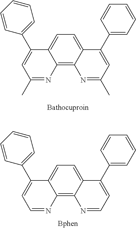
C1(C)=NC2=C3C(=CC=C2C(C2=CC=CC=C2)=C1)C(C1=CC=CC=C1)=CC(C)=N3.C1=NC2=C3C(=CC=C2C(C2=CC=CC=C2)=C1)C(C1=CC=CC=C1)=CC=N3
